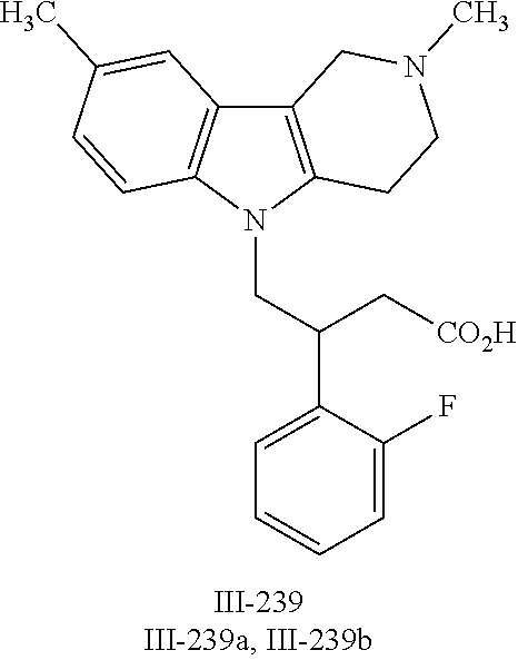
N1(CC(C2=CC=CC=C2F)C[CO2H])C2=C(C3=C1C=CC(C)=C3)CN(C)CC2
